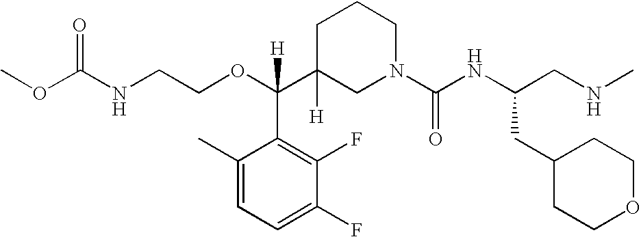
O=C(NCCOC(C1([H])CN(C(NC(CNC)CC2CCOCC2)=O)CCC1)(C1=C(F)C(F)=CC=C1C)[H])OC
